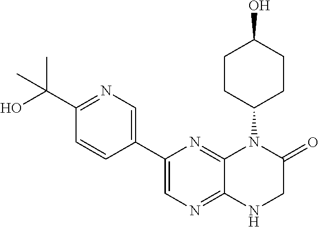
C1(C2=CN=C3C(=N2)N(C2CCC(O)CC2)C(=O)CN3)=CN=C(C(O)(C)C)C=C1
